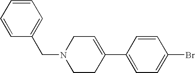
C1=CC(C2=CCN(CC3=CC=CC=C3)CC2)=CC=C1Br
